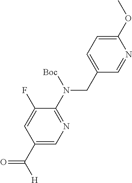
C1(CN(C2=NC=C(C([H])=O)C=C2F)[Boc])=CC=C(OC)N=C1
